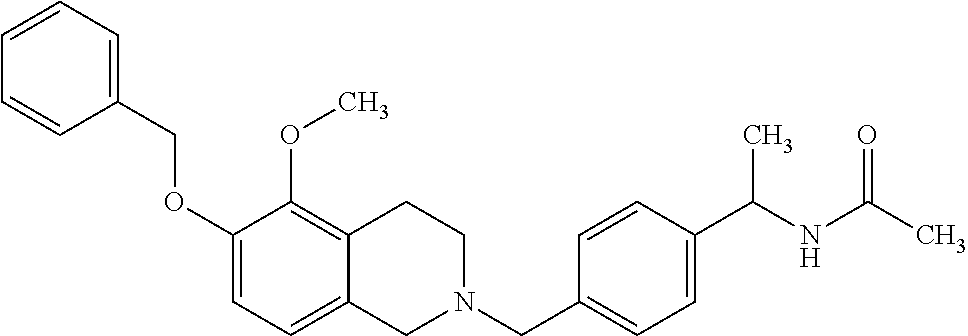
C1(OCC2=CC=CC=C2)=CC=C2C(=C1OC)CCN(CC1=CC=C(C(NC(C)=O)C)C=C1)C2
